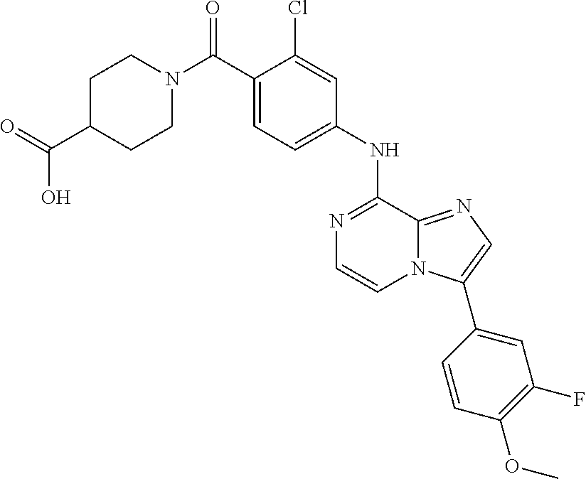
N1(C(C2=CC=C(NC3=NC=CN4C3=NC=C4C3=CC(F)=C(OC)C=C3)C=C2Cl)=O)CCC(C(=O)O)CC1
